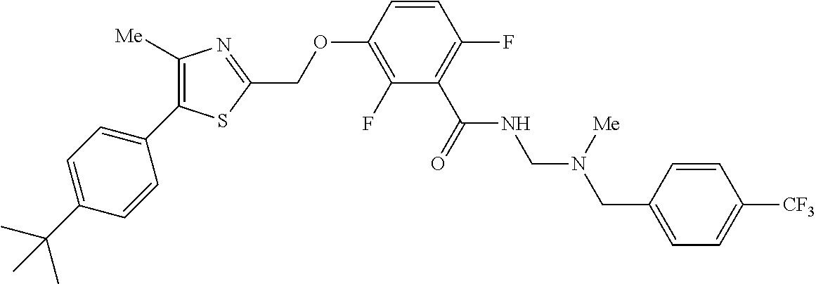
C1(C2=CC=C(C(C)(C)C)C=C2)=C([Me])N=C(COC2=C(F)C(C(=O)NCN(CC3=CC=C([CF3])C=C3)[Me])=C(F)C=C2)S1
